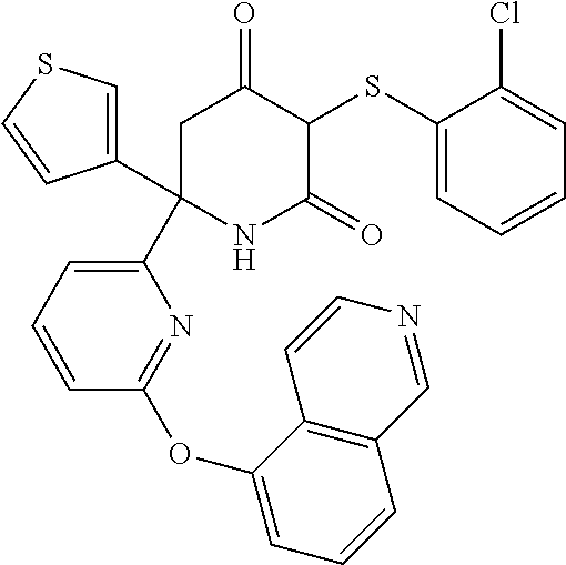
C1(SC2C(=O)CC(C3=CC=CC(OC4=CC=CC5=C4C=CN=C5)=N3)(C3=CSC=C3)NC2=O)=CC=CC=C1Cl
